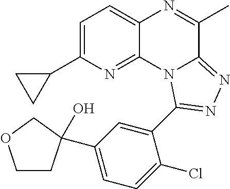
C1=C(C2CC2)N=C2C(=C1)N=C(C)C1=NN=C(C3=CC(C4(O)CCOC4)=CC=C3Cl)N21
